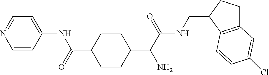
C1(C(C(NCC2C3=C(CC2)C=C(Cl)C=C3)=O)N)CCC(C(=O)NC2=CC=NC=C2)CC1
